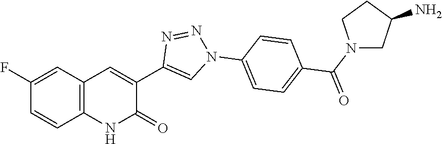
C12=C(C=C(F)C=C1)C=C(C1=CN(C3=CC=C(C(N4CC(N)CC4)=O)C=C3)N=N1)C(=O)N2
